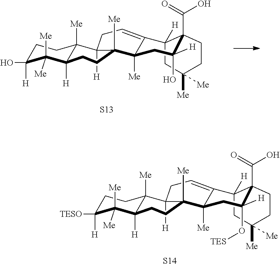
C1C([H])(O)C([Me])([Me])C2([H])C([Me])(C1)C1([H])CC=C3C([Me])(CC([H])(O)C4(C(=O)O)C3([H])CC([Me])([Me])CC4)C1([Me])CC2.[S13].C1C([H])([TESO])C([Me])([Me])C2([H])C([Me])(C1)C1([H])CC=C3C([Me])(CC([H])(O[TES])C4(C(=O)O)C3([H])CC([Me])([Me])CC4)C1([Me])CC2.[S14]
